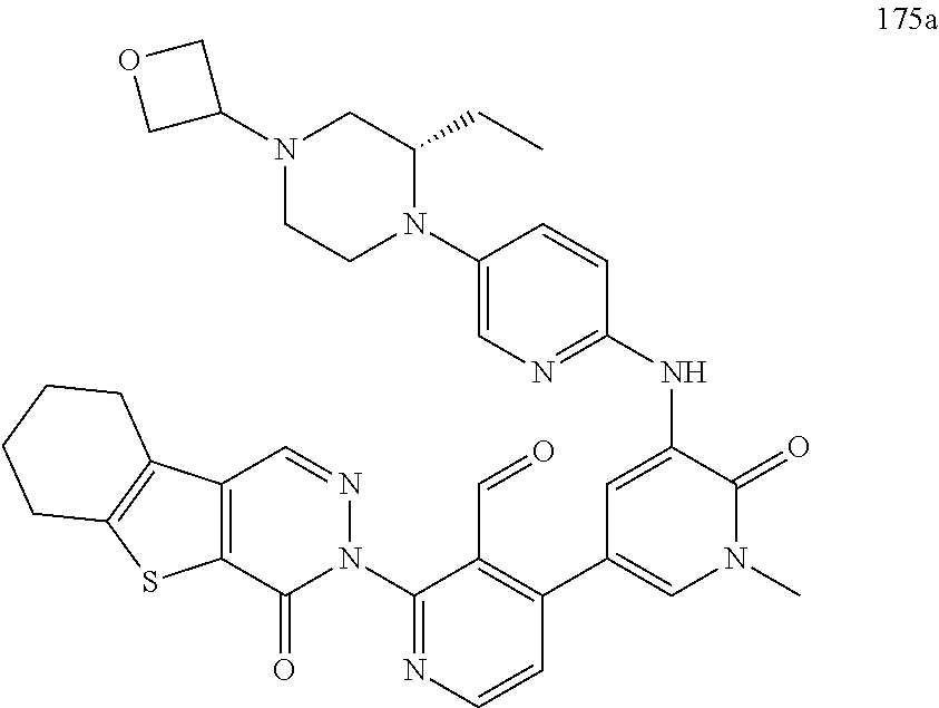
C12=C(C(=O)N(C3=NC=CC(C4=CN(C)C(=O)C(NC5=NC=C(N6C(CC)CN(C7COC7)CC6)C=C5)=C4)=C3C=O)N=C1)SC1=C2CCCC1
